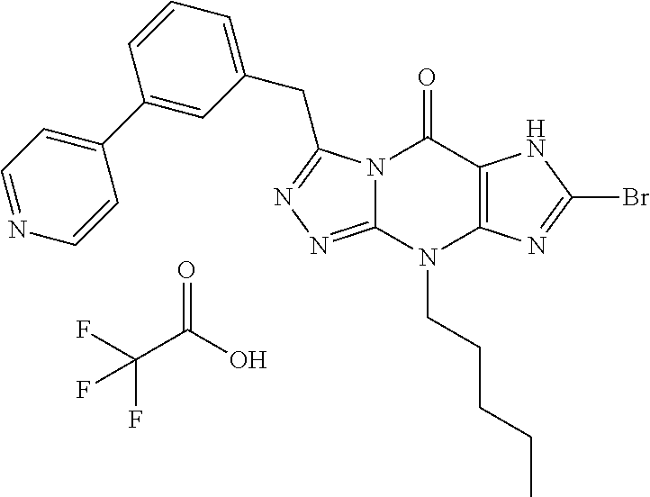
N12C(=NN=C1CC1=CC=CC(C3=CC=NC=C3)=C1)N(CCCCC)C1=C(C2=O)NC(Br)=N1.O=C(O)C(F)(F)F
